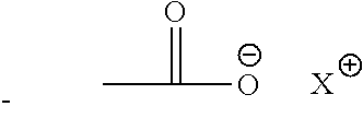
CC(=O)[O-].[X]
